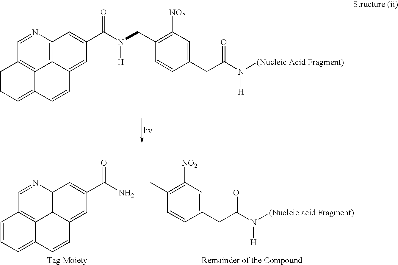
C1=NC2=C3C4=C1C=CC=C4C=CC3=CC(C(N(CC1=C([NO2])C=C(CC(N([(Nucleic Acid Fragment)])[H])=O)C=C1)[H])=O)=C2.C1=NC2=C3C4=C1C=CC=C4C=CC3=CC(C(N)=O)=C2.C1(C)=C([NO2])C=C(CC(N([(Nucleic acid Fragment)])[H])=O)C=C1
